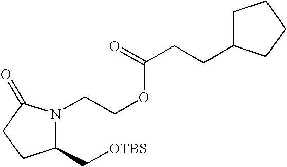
C1(C[OTBS])N(CCOC(CCC2CCCC2)=O)C(=O)CC1
